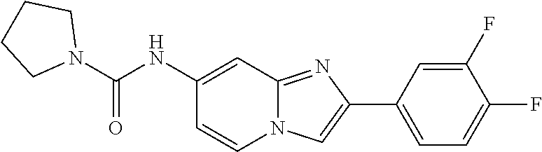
C1(F)=CC(C2=CN3C(=N2)C=C(NC(N2CCCC2)=O)C=C3)=CC=C1F
